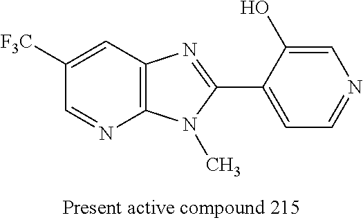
C12=C(C=C([F3C])C=N1)N=C(C1=CC=NC=C1O)N2C
